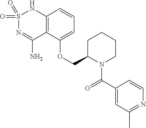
C12=C(C(OCC3N(C(C4=CC(C)=NC=C4)=O)CCCC3)=CC=C1)C(N)=NS(=O)(=O)N2
